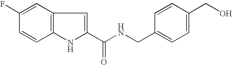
C12=C(NC(C(NCC3=CC=C(CO)C=C3)=O)=C1)C=CC(F)=C2
